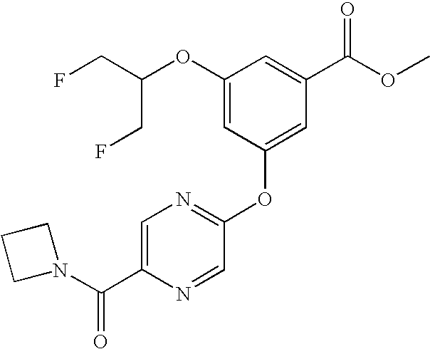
C1=C(C(=O)N2CCC2)N=CC(OC2=CC(C(OC)=O)=CC(OC(CF)CF)=C2)=N1
